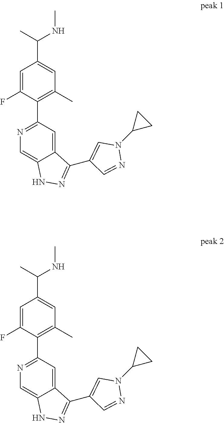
N1=C(C2=C(C)C=C(C(NC)C)C=C2F)C=C2C(=C1)NN=C2C1=CN(C2CC2)N=C1.N1=C(C2=C(C)C=C(C(NC)C)C=C2F)C=C2C(=C1)NN=C2C1=CN(C2CC2)N=C1
